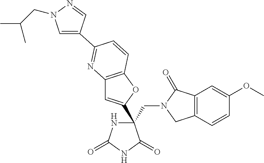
C(C1(C2=CC3=C(O2)C=CC(C2=CN(CC(C)C)N=C2)=N3)NC(=O)NC1=O)N1CC2=C(C1=O)C=C(OC)C=C2
